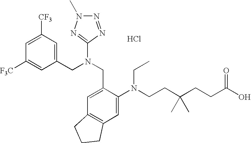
C1=C([CF3])C=C(CN(CC2=CC3=C(C=C2N(CCC(CCC(O)=O)(C)C)CC)CCC3)C2=NN(C)N=N2)C=C1[F3C].Cl
